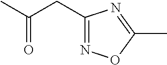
C1(CC(C)=O)=NOC(C)=N1
